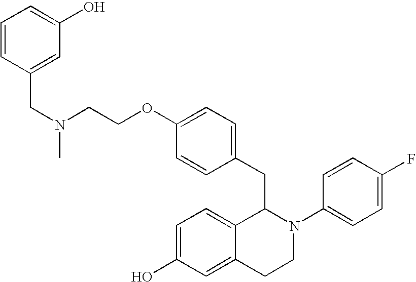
O(C1=CC=C(CC2C3=CC=C(O)C=C3CCN2C2=CC=C(F)C=C2)C=C1)CCN(CC1=CC(O)=CC=C1)C
